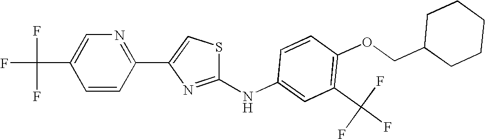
C1=CC(NC2=NC(C3=NC=C(C(F)(F)F)C=C3)=CS2)=CC(C(F)(F)F)=C1OCC1CCCCC1
